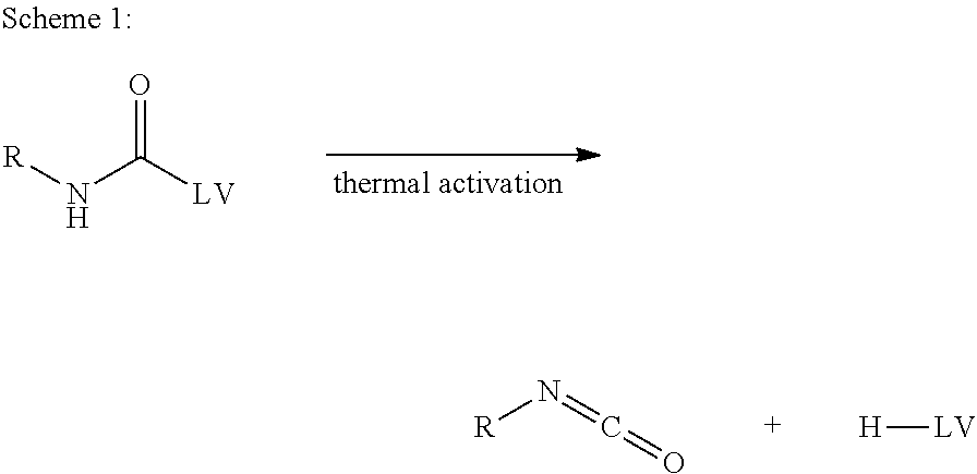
[R]N=C=O.[H][LV].[R]NC([LV])=O
